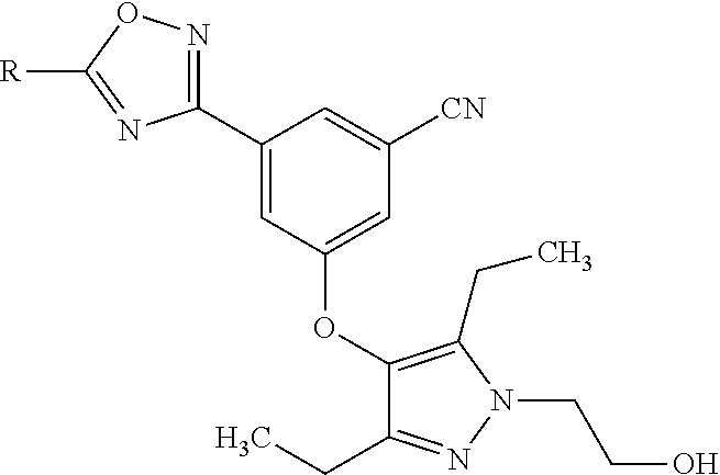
C1(C2=NOC([R])=N2)=CC(OC2=C(CC)N(CCO)N=C2CC)=CC([CN])=C1
